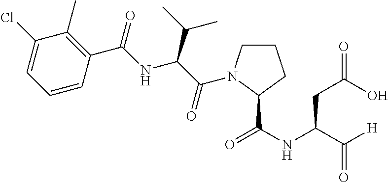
C1(Cl)=CC=CC(C(=O)NC(C(C)C)C(=O)N2CCCC2C(NC(C([H])=O)CC(=O)O)=O)=C1C
